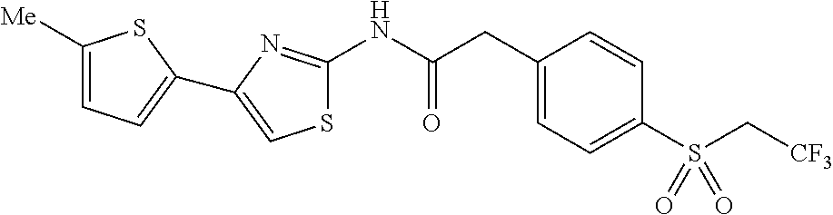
C1([Me])=CC=C(C2=CSC(NC(CC3=CC=C(S(C[CF3])(=O)=O)C=C3)=O)=N2)S1
